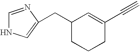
C1(CC2=CNC=N2)CCCC(C#C)=C1
